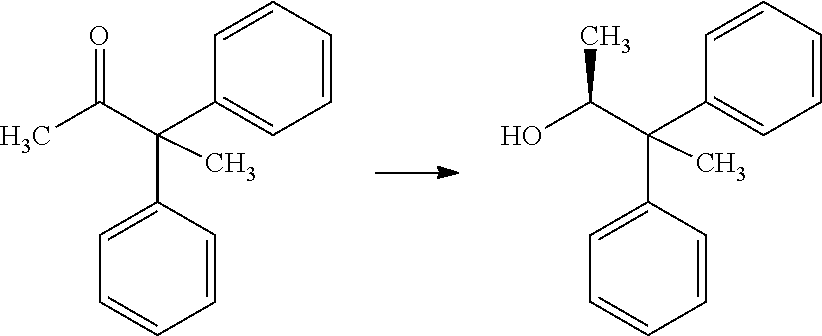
C1=CC=CC(C(C(C)=O)(C2=CC=CC=C2)C)=C1.C1=CC=CC(C(C(O)C)(C2=CC=CC=C2)C)=C1
